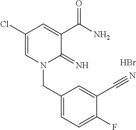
C1(Cl)=CN(CC2=CC=C(F)C(C#N)=C2)C(=N)C(C(N)=O)=C1.Br
